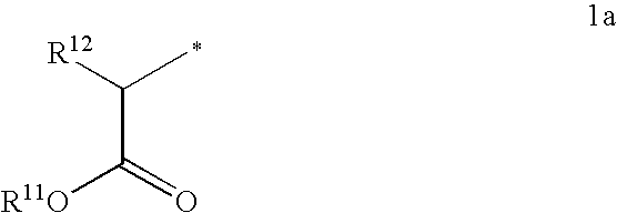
[R12]C(C)C([R11O])=O
